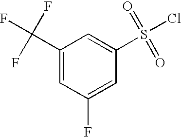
C1(C(F)(F)F)=CC(F)=CC(S(Cl)(=O)=O)=C1
